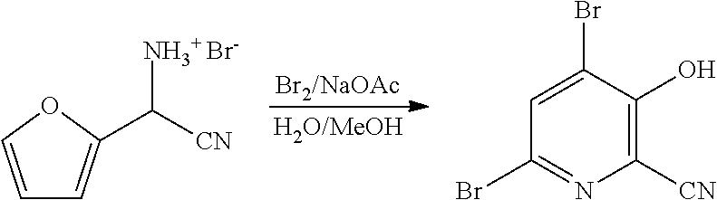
C1=COC(C([CN])[NH3+ Br-])=C1.C1=C(Br)C(O)=C([CN])N=C1Br
